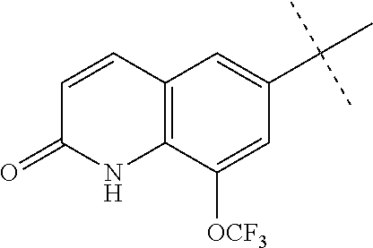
C12=C(C([OCF3])=CC(C(C)(C)C)=C1)NC(=O)C=C2
